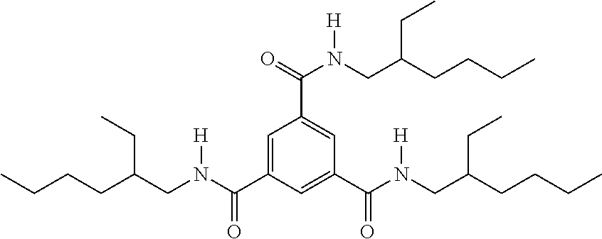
C1=C(C(N(CC(CCCC)CC)[H])=O)C=C(C(N(CC(CCCC)CC)[H])=O)C=C1C(=O)N([H])CC(CCCC)CC
